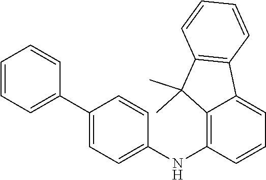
C1=CC=C(C2=CC=C(NC3=C4C(=CC=C3)C3=C(C4(C)C)C=CC=C3)C=C2)C=C1
